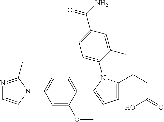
C1=C(C(=O)N)C=C(C)C(N2C(CCC(O)=O)=CC=C2C2=CC=C(N3C(C)=NC=C3)C=C2OC)=C1
